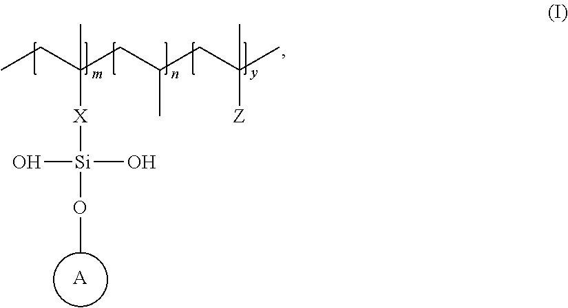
CCC(CC(CC(C)([Z])C)C)([X][Si](OC)(O)O)C.[A]
